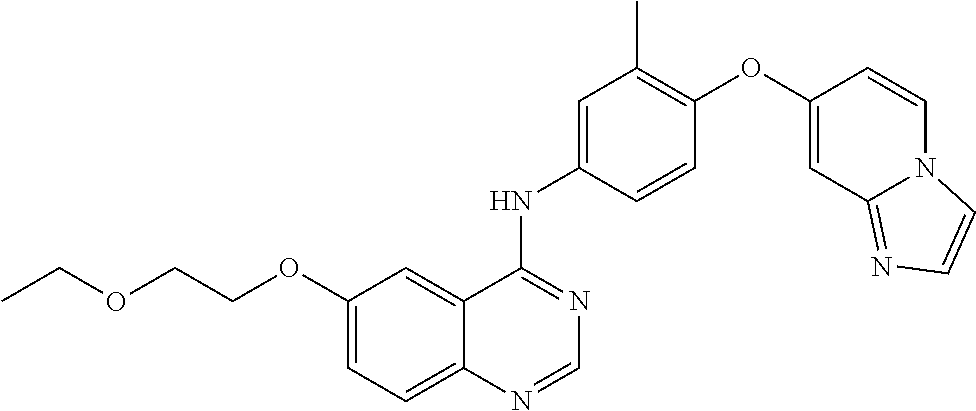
C1=CC(NC2=NC=NC3=CC=C(OCCOCC)C=C23)=CC(C)=C1OC1=CC2=NC=CN2C=C1
